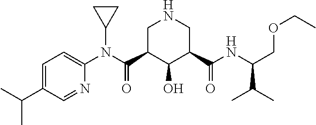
C1=C(C(C)C)C=NC(N(C(C2C(O)C(C(NC(COCC)C(C)C)=O)CNC2)=O)C2CC2)=C1
